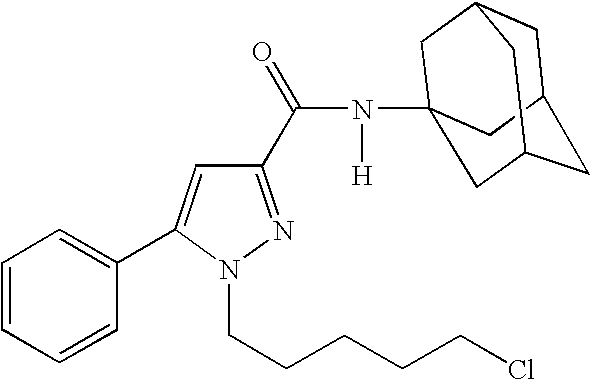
C1(C(=O)N([H])C23CC4CC(CC(C2)C4)C3)=NN(CCCCCCl)C(C2=CC=CC=C2)=C1
